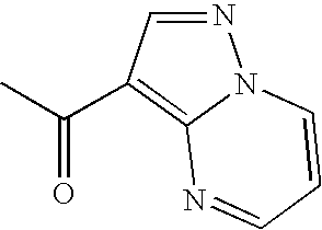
N1=CC(C(C)=O)=C2N1C=CC=N2
